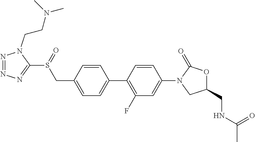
C1(C2=CC=C(CS(C3=NN=NN3CCN(C)C)=O)C=C2)=C(F)C=C(N2CC(CNC(C)=O)OC2=O)C=C1
